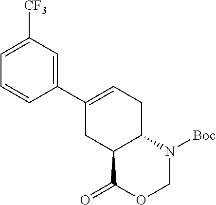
C1([CF3])=CC=CC(C2=CCC3C(C2)C(=O)OCN3[Boc])=C1
